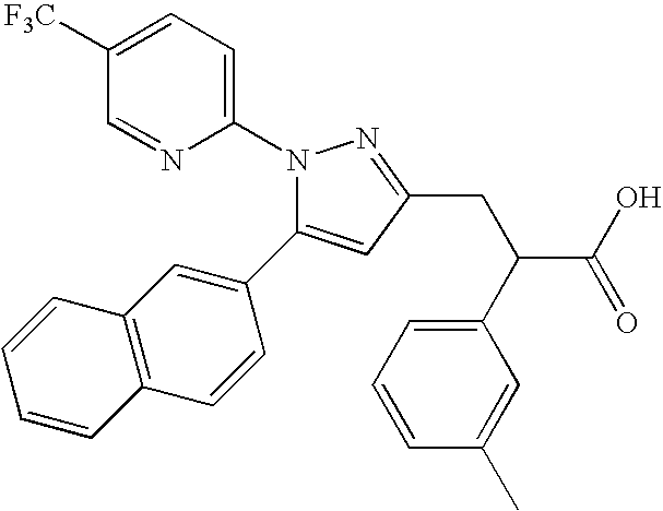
N1(C2=CC=C([F3C])C=N2)C(C2=CC3=C(C=C2)C=CC=C3)=CC(CC(C2=CC=CC(C)=C2)C(O)=O)=N1
